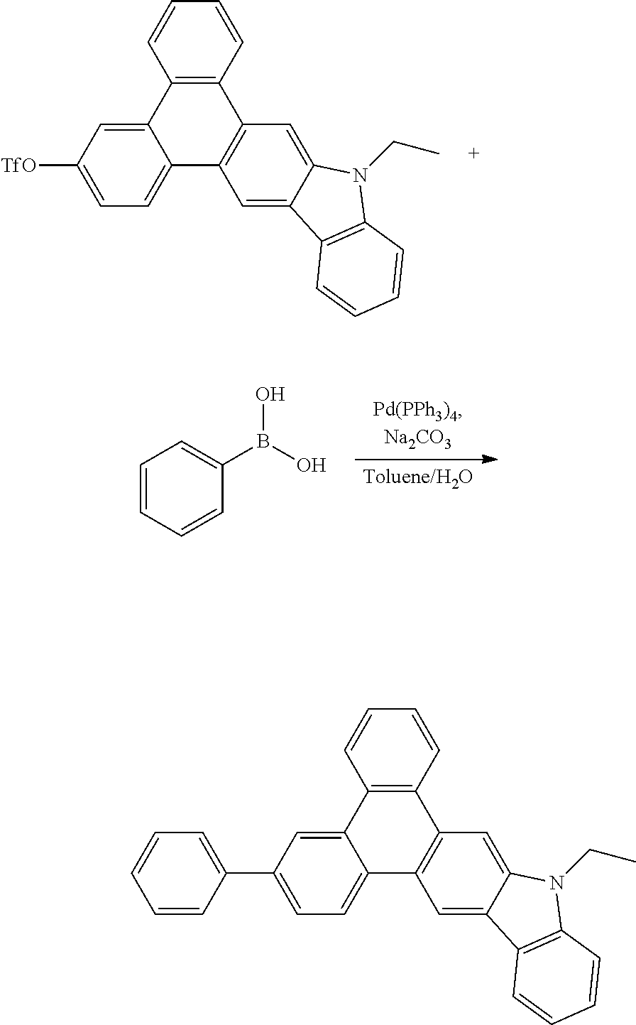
C12=C(C=CC=C1)C1=C(C3=CC=C([TfO])C=C23)C=C2C(=C1)N(CC)C1=C2C=CC=C1.C1=CC=CC(B(O)O)=C1.C12=C(C=CC=C1)C1=C(C3=CC=C(C4=CC=CC=C4)C=C23)C=C2C(=C1)N(CC)C1=C2C=CC=C1
